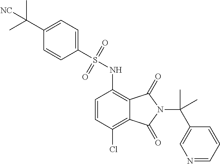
C1=CC(Cl)=C2C(=C1NS(C1=CC=C(C(C)(C)[NC])C=C1)(=O)=O)C(=O)N(C(C)(C1=CN=CC=C1)C)C2=O
